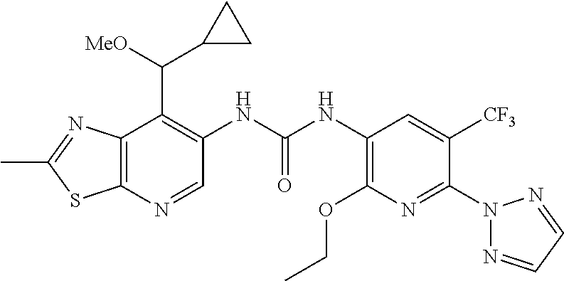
N1=C(C)SC2=C1C(C([MeO])C1CC1)=C(NC(NC1=C(OCC)N=C(N3N=CC=N3)C([CF3])=C1)=O)C=N2
